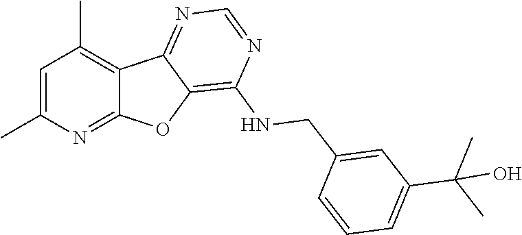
C1=C(C)N=C2C(=C1C)C1=NC=NC(NCC3=CC(C(C)(C)O)=CC=C3)=C1O2
